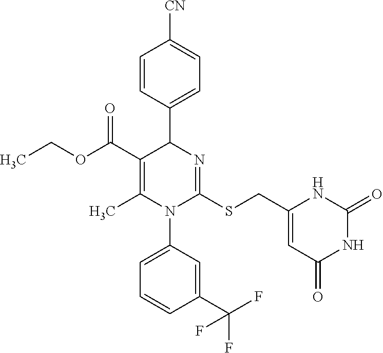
C1=CC(C2C(C(OCC)=O)=C(C)N(C3=CC=CC(C(F)(F)F)=C3)C(SCC3=CC(=O)NC(=O)N3)=N2)=CC=C1[CN]
